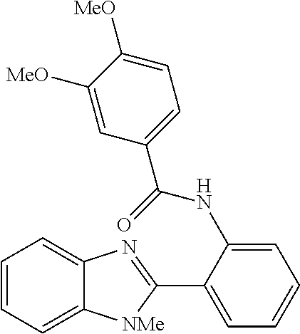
C1=C(NC(C2=CC=C([MeO])C([MeO])=C2)=O)C(C2=NC3=CC=CC=C3[NMe]2)=CC=C1
